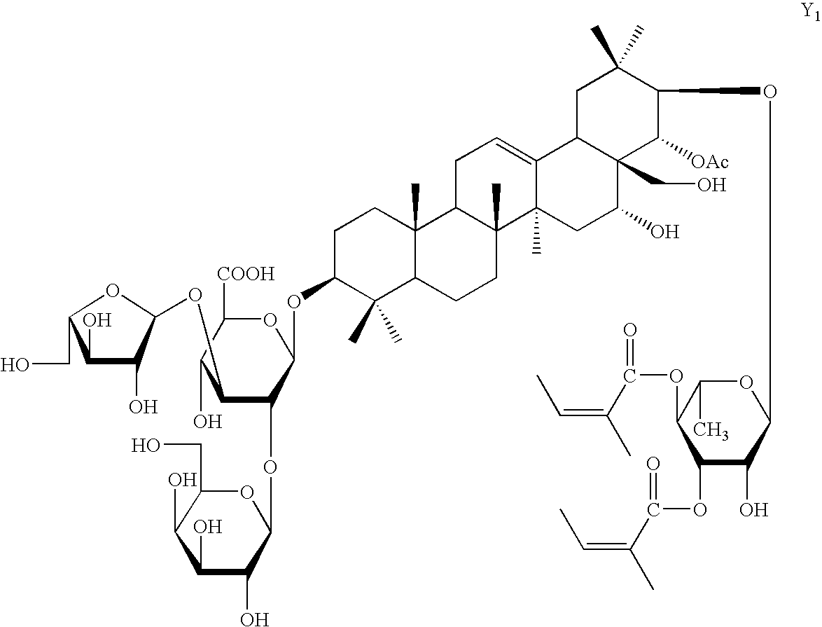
C1(O)C(O)C(OC2C(OC3OC(CO)C(O)C(O)C3O)C(OC3C(C)(C)C4C(C)(CC3)C3C(C)(CC4)C4(C)C(=CC3)C3C(CO)(C(O)C4)C([OAc])C(OC4OC(C)C(OC(C(=CC)C)=O)C(OC(=O)C(C)=CC)C4O)C(C)(C)C3)OC([COOH])C2O)OC1CO
